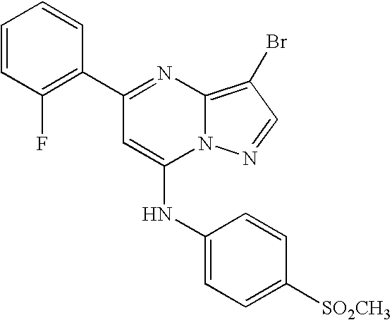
C1=CC(F)=C(C2=NC3=C(Br)C=NN3C(NC3=CC=C([SO2CH3])C=C3)=C2)C=C1
